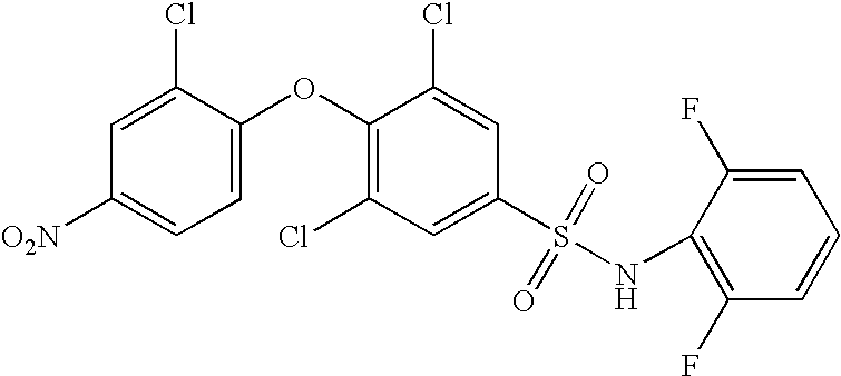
O(C1=C(Cl)C=C(S(NC2=C(F)C=CC=C2F)(=O)=O)C=C1Cl)C1=CC=C([O2N])C=C1Cl
